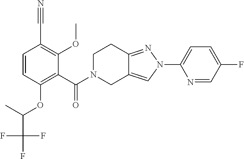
C1(C#N)=C(OC)C(C(=O)N2CCC3=NN(C4=CC=C(F)C=N4)C=C3C2)=C(OC(C(F)(F)F)C)C=C1
